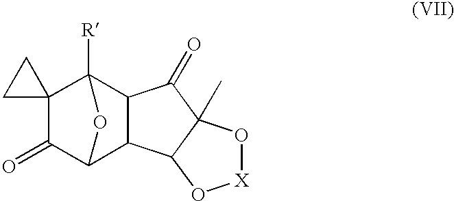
C12(C(=O)C3C4C(C1([R])O3)C(=O)C1(C)C4O[X]O1)CC2
